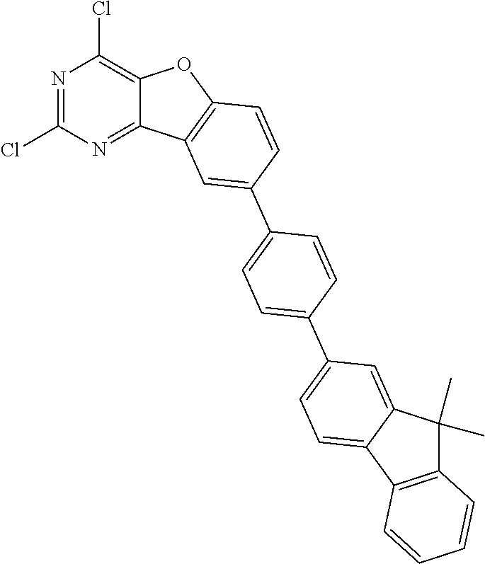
N1=C(Cl)N=C2C(=C1Cl)OC1=C2C=C(C2=CC=C(C3=CC=C4C(=C3)C(C)(C)C3=C4C=CC=C3)C=C2)C=C1
